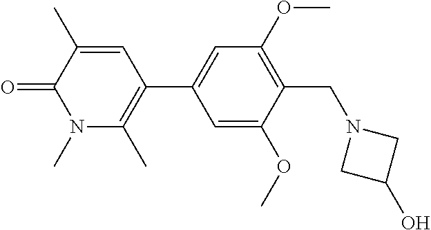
C1=C(OC)C(CN2CC(O)C2)=C(OC)C=C1C1=C(C)N(C)C(=O)C(C)=C1
